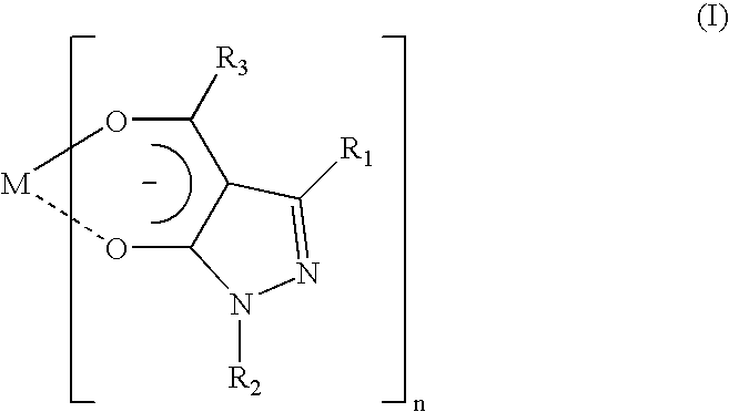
C1([R3])O[M]OC2C1C([R1])=NN2[R2]
